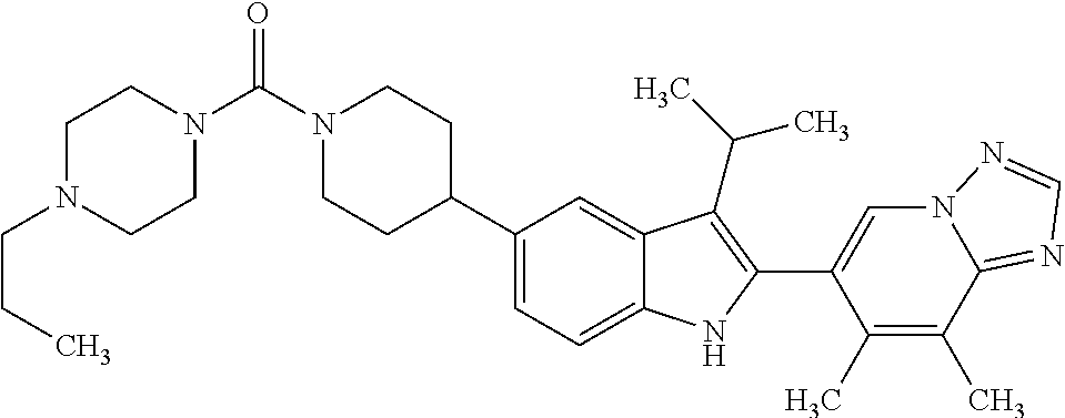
C(=O)(N1CCC(C2=CC=C3C(=C2)C(C(C)C)=C(C2=CN4C(=NC=N4)C(C)=C2C)N3)CC1)N1CCN(CCC)CC1
